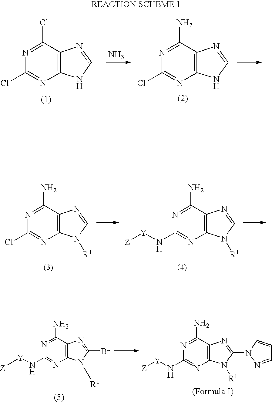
N1=C(N)C2=C(N=C1Cl)N([R1])C=N2.N1=C(N)C2=C(N=C1N[Y][Z])N([R1])C=N2.N1=C(Cl)C2=C(N=C1Cl)NC=N2.N1=C(N)C2=C(N=C1Cl)NC=N2.N.N1=C(N)C2=C(N=C1N[Y][Z])N([R1])C(N1N=CC=C1)=N2.N1=C(N)C2=C(N=C1N[Y][Z])N([R1])C(Br)=N2
